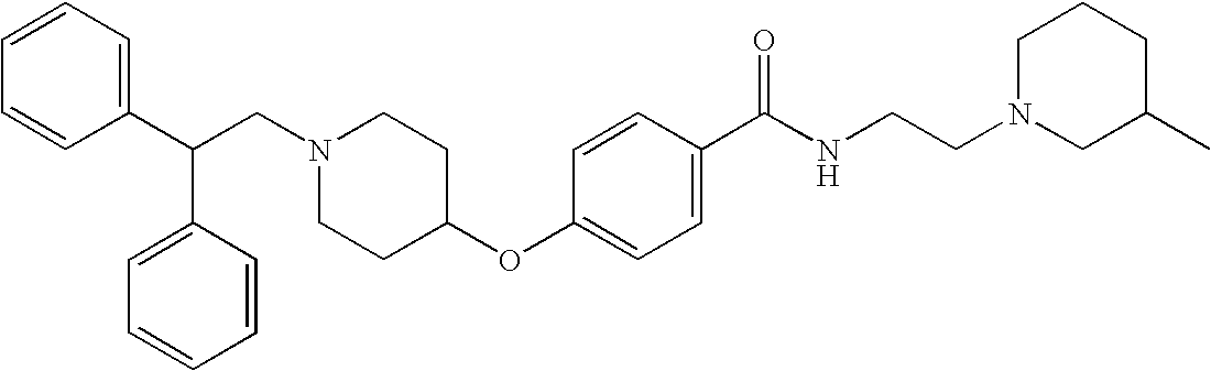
N1(CC(C2=CC=CC=C2)C2=CC=CC=C2)CCC(OC2=CC=C(C(NCCN3CC(C)CCC3)=O)C=C2)CC1
